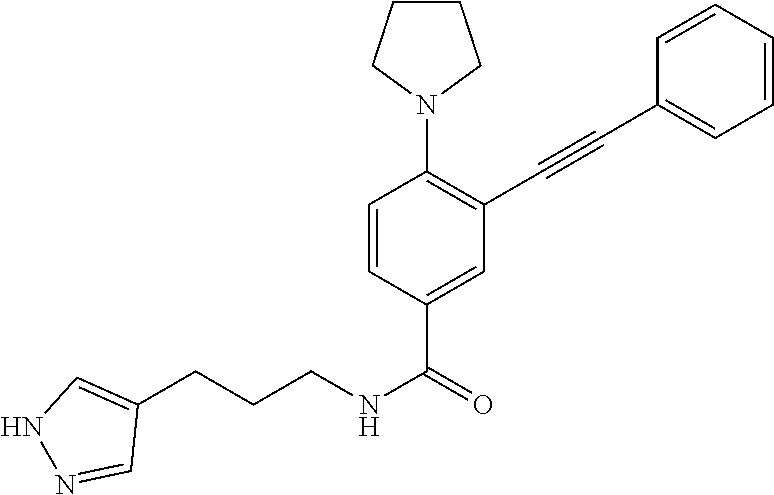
C1=CC(C(=O)NCCCC2=CNN=C2)=CC(C#CC2=CC=CC=C2)=C1N1CCCC1
